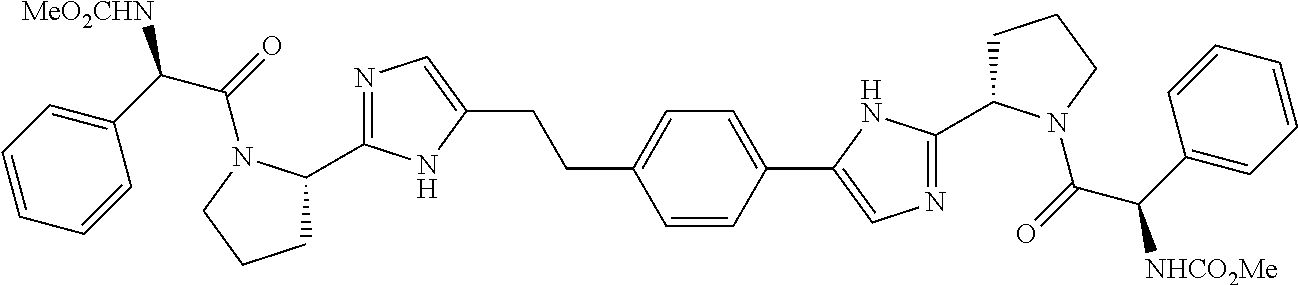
N1=C(C2CCCN2C(C(C2=CC=CC=C2)[MeO2CHN])=O)NC(CCC2=CC=C(C3=CN=C(C4CCCN4C(C(C4=CC=CC=C4)[NHCO2Me])=O)N3)C=C2)=C1
